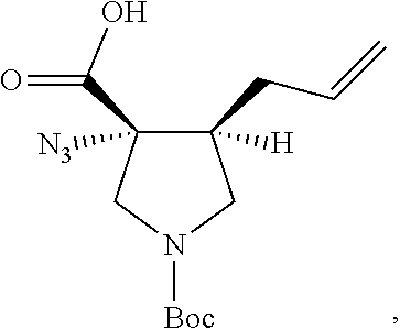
C1([H])(CC=C)C([N3])(C(=O)O)CN([Boc])C1
